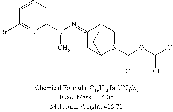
C1=CC=C(N(N=C2CC3N(C(OC(Cl)C)=O)C(C2)CC3)C)N=C1Br
